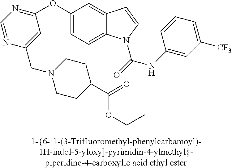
C1(OC2=NC=NC(CN3CCC(C(=O)OCC)CC3)=C2)=CC=C2C(=C1)C=CN2C(NC1=CC([CF3])=CC=C1)=O
